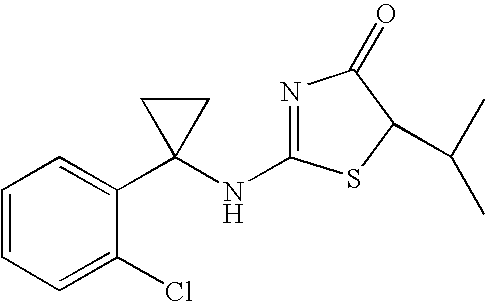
C1=CC=C(Cl)C(C2(NC3=NC(=O)C(C(C)C)S3)CC2)=C1
